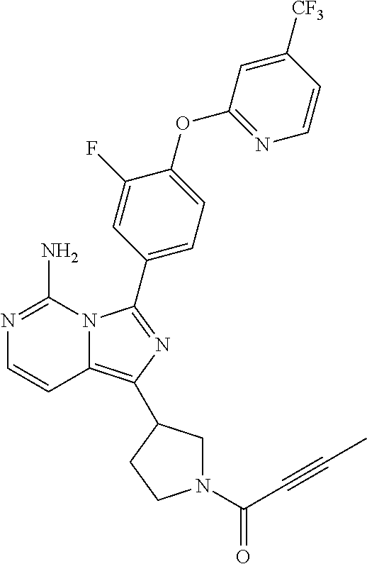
N1=C(N)N2C(=C(C3CN(C(C#CC)=O)CC3)N=C2C2=CC=C(OC3=NC=CC([CF3])=C3)C(F)=C2)C=C1
